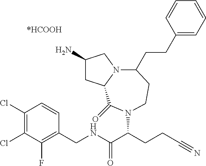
C1(N)CC2N(C1)C(CCC1=CC=CC=C1)CCN(C(CCC#N)C(NCC1=C(F)C(Cl)=C(Cl)C=C1)=O)C2=O
